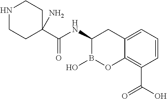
C12=CC=CC(C(O)=O)=C1OB(O)C(NC(=O)C1(N)CCNCC1)C2
